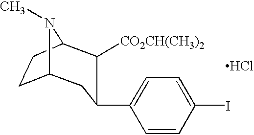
Cl.C12CCC(N1C)C([CO2CH(CH3)2])C(C1=CC=C(I)C=C1)C2
